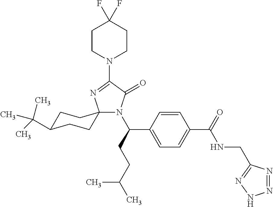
C1C(C(C)(C)C)CCC2(C1)N(C(CCC(C)C)C1=CC=C(C(=O)NCC3=NNN=N3)C=C1)C(=O)C(N1CCC(F)(F)CC1)=N2
